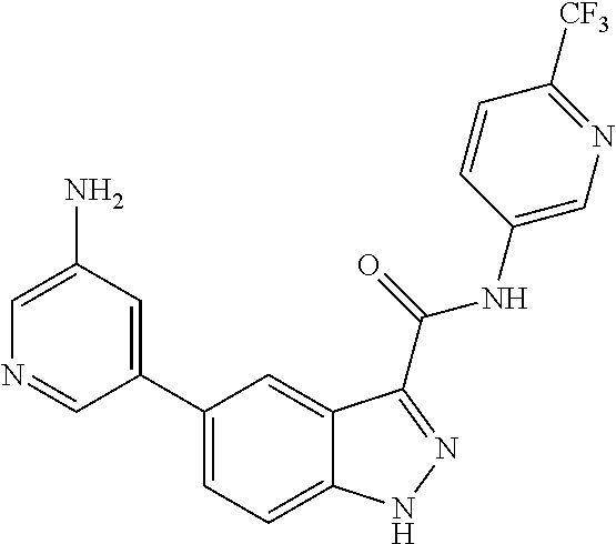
C1(N)=CN=CC(C2=CC=C3C(=C2)C(C(NC2=CN=C([CF3])C=C2)=O)=NN3)=C1
